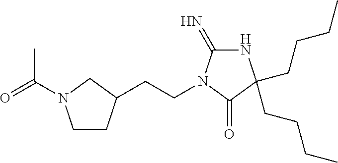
N1C(=N)N(CCC2CCN(C(=O)C)C2)C(=O)C1(CCCC)CCCC
